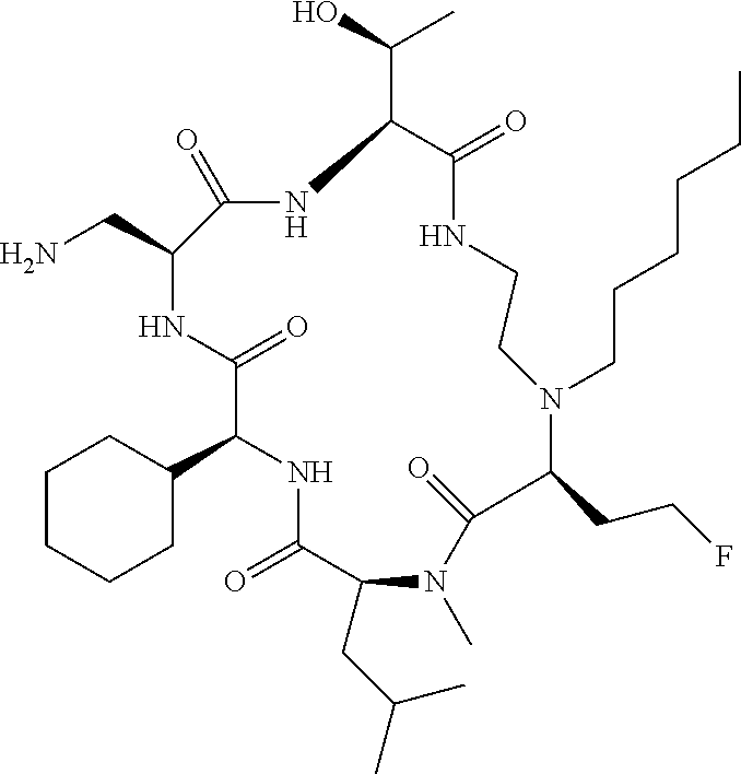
C1CCCC(C2NC(=O)C(CC(C)C)N(C)C(=O)C(CCF)N(CCCCCC)CCNC(=O)C(C(O)C)NC(=O)C(CN)NC2=O)C1
